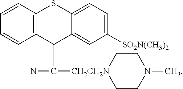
C1=CC2=C(C=C1)C(=C([CH2CH2N]1CCN(C)CC1)N)C1=CC([SO2N(CH3)2])=CC=C1S2
